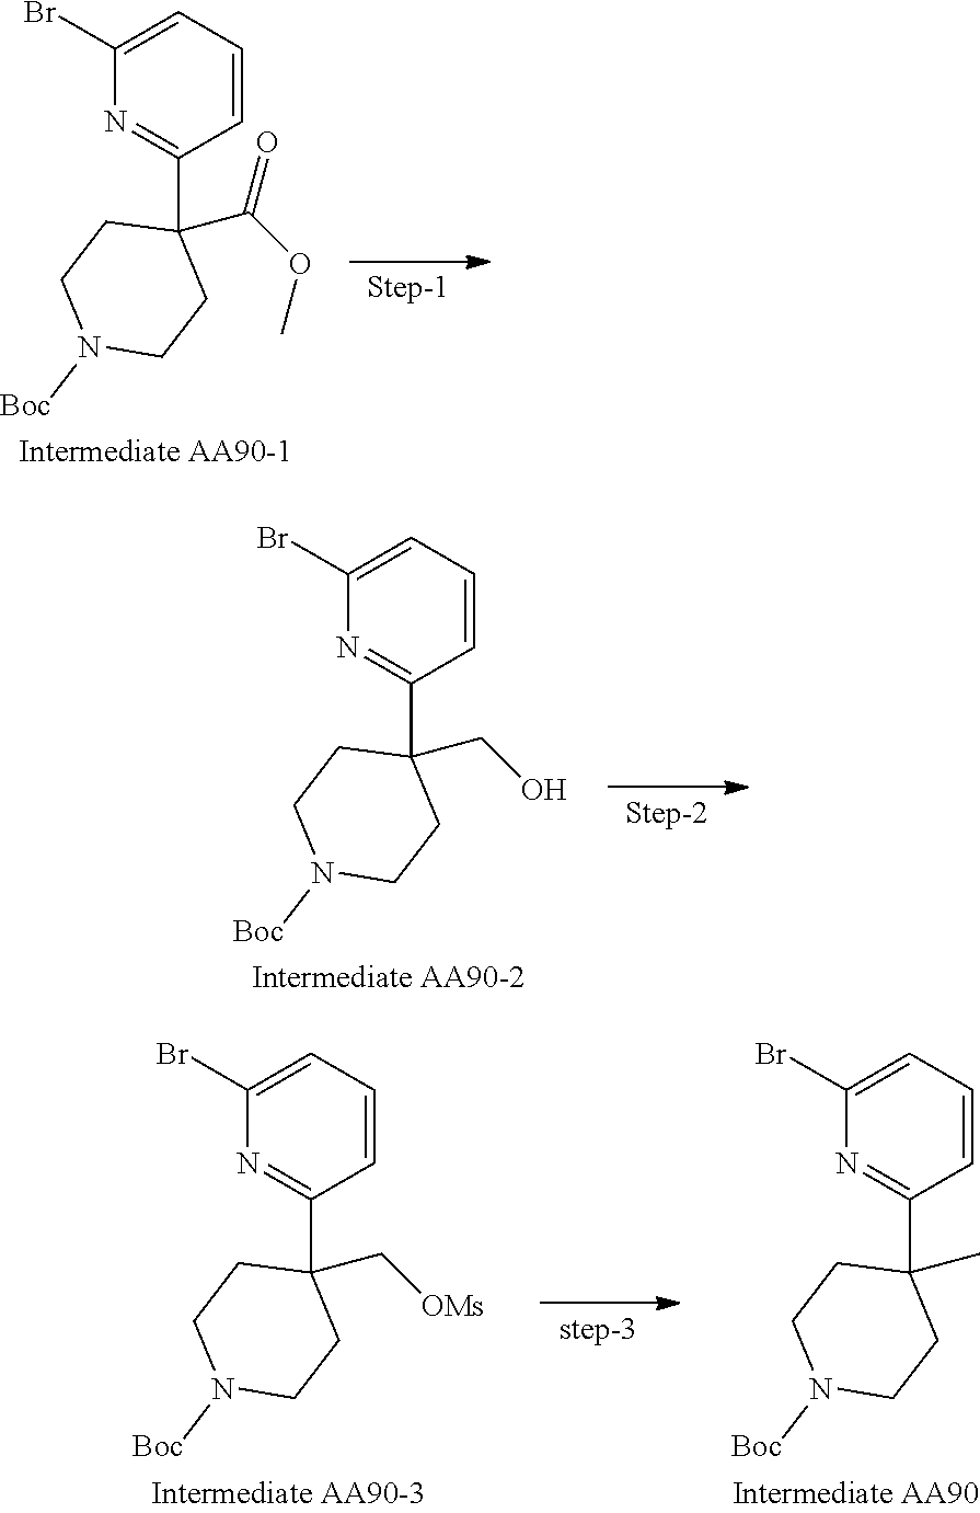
C1(Br)=CC=CC(C2(C(OC)=O)CCN([Boc])CC2)=N1.C1(Br)=CC=CC(C2(CO)CCN([Boc])CC2)=N1.C1(Br)=CC=CC(C2(C[OMs])CCN([Boc])CC2)=N1.C1(Br)=CC=CC(C2(C)CCN([Boc])CC2)=N1
